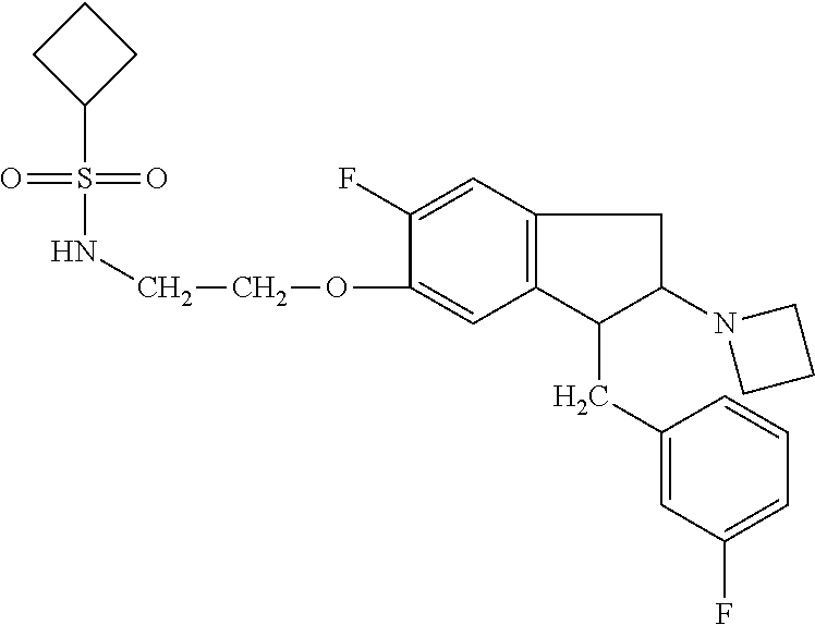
O=S(=O)(C1CCC1)NCCOC1=CC2=C(C=C1F)CC(N1CCC1)C2CC1=CC(F)=CC=C1
